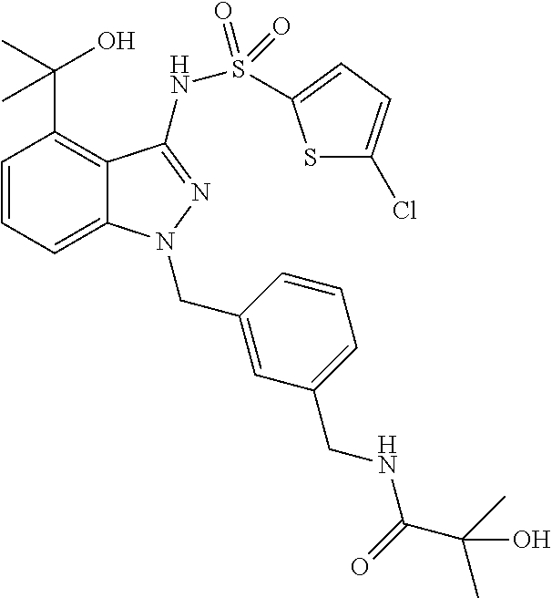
C1=CC=C2C(=C1C(C)(O)C)C(NS(=O)(=O)C1=CC=C(Cl)S1)=NN2CC1=CC(CNC(C(C)(C)O)=O)=CC=C1
